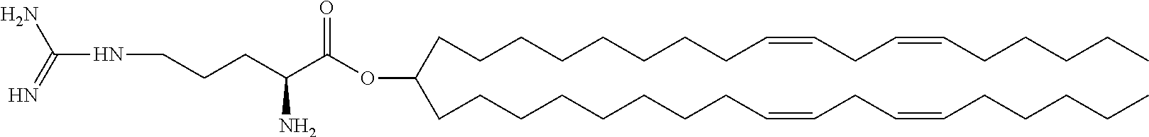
O(C(C(CCCNC(N)=N)N)=O)C(CCCCCCCCC=CCC=CCCCCC)CCCCCCCCC=CCC=CCCCCC
